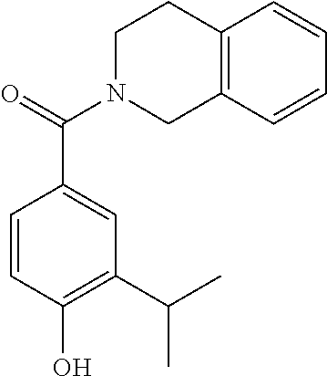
C1=CC(O)=C(C(C)C)C=C1C(=O)N1CCC2=C(C1)C=CC=C2
